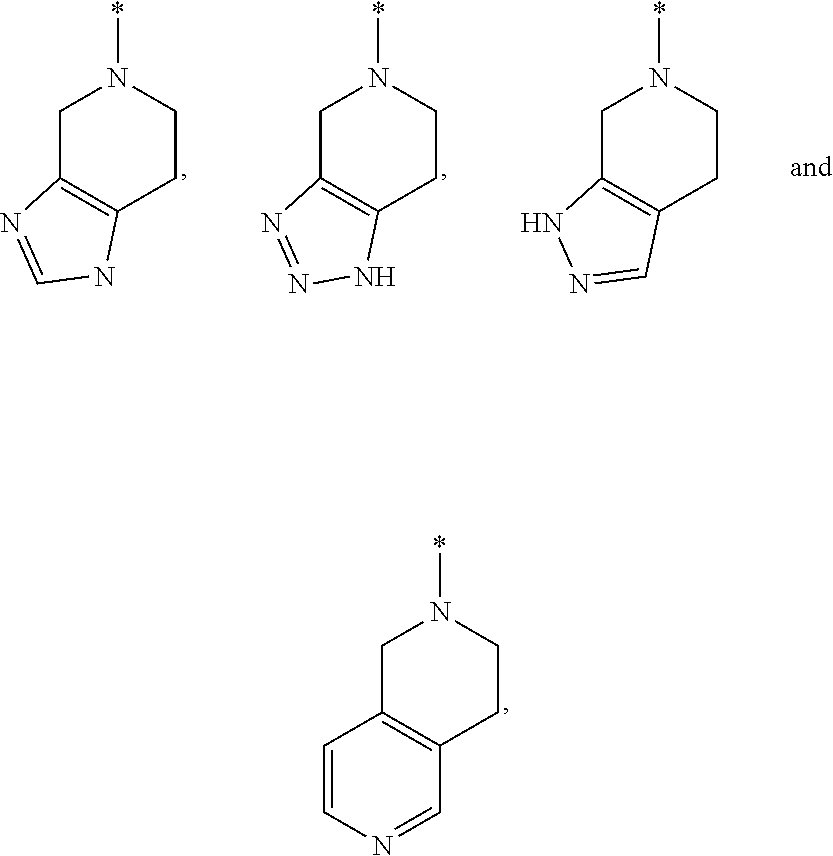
C1C2=C(CCN1*)NC=N2.C1C2=C(CCN1*)NN=N2.C1C2=C(CCN1*)C=NN2.C1C2=C(CCN1*)C=NC=C2
